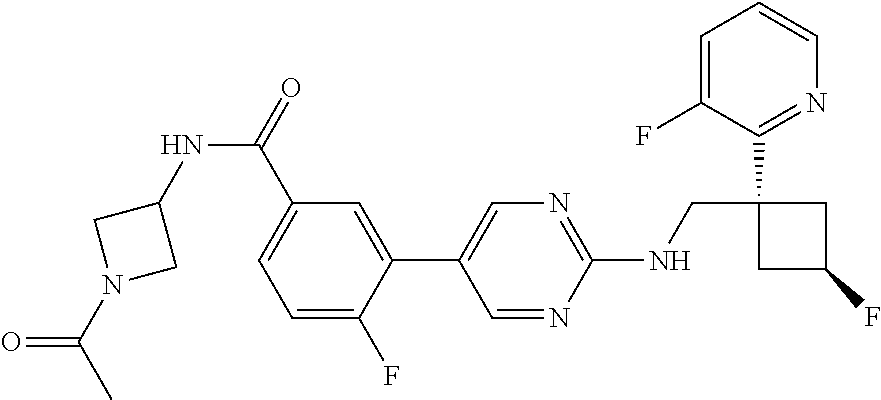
C1(C2=CN=C(NCC3(C4=NC=CC=C4F)CC(F)C3)N=C2)=CC(C(=O)NC2CN(C(C)=O)C2)=CC=C1F
